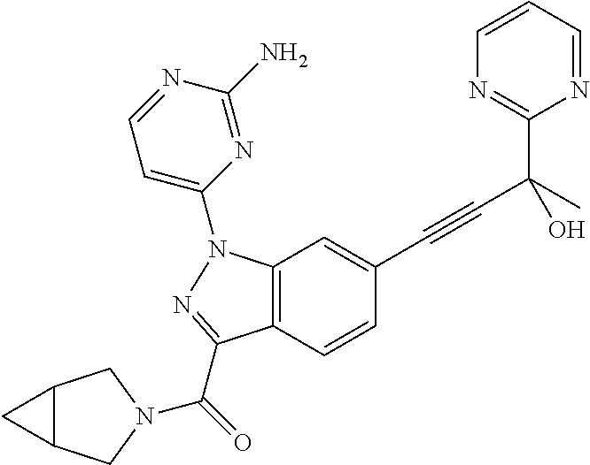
C12=C(C=CC(C#CC(C)(C3=NC=CC=N3)O)=C1)C(C(=O)N1CC3C(C1)C3)=NN2C1=CC=NC(N)=N1
